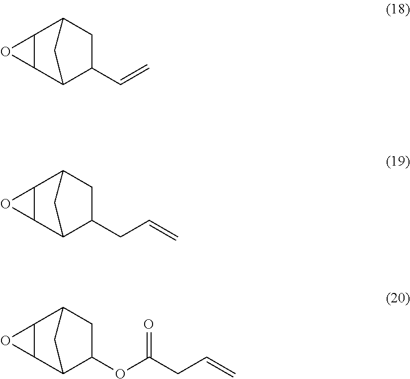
C12C(C3C(C=C)CC1C3)O2.C12C(C3C(CC=C)CC1C3)O2.C12C(C3C(OC(CC=C)=O)CC1C3)O2
